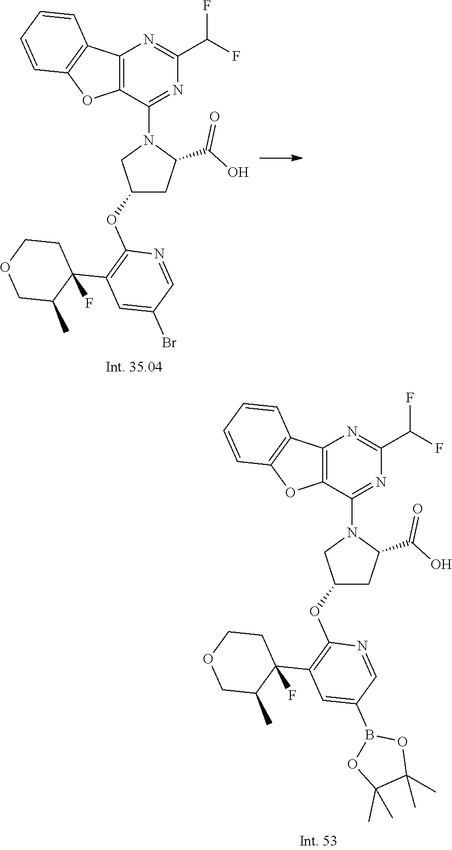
C1(N2CC(OC3=C(C4(F)CCOCC4C)C=C(Br)C=N3)CC2C(O)=O)=NC(C(F)F)=NC2=C1OC1=C2C=CC=C1.C1(N2CC(OC3=C(C4(F)CCOCC4C)C=C(B4OC(C)(C)C(C)(C)O4)C=N3)CC2C(O)=O)=NC(C(F)F)=NC2=C1OC1=C2C=CC=C1
